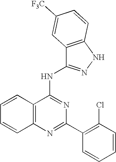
C12=C(N=C(C3=C(Cl)C=CC=C3)N=C1NC1=NNC3=C1C=C([F3C])C=C3)C=CC=C2
